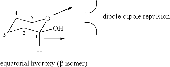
C1CCC([H])(O)OC1
